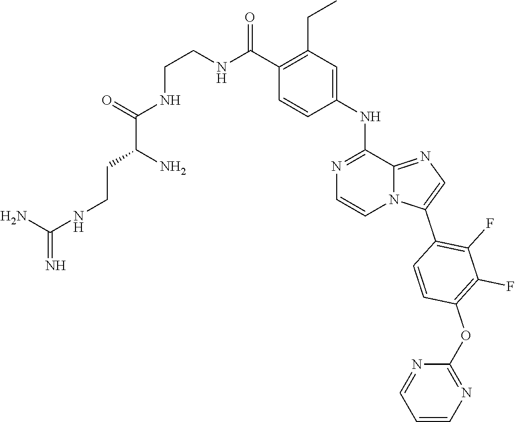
O(C1=C(F)C(F)=C(C2=CN=C3N2C=CN=C3NC2=CC(CC)=C(C(=O)NCCNC(C(CCNC(=N)N)N)=O)C=C2)C=C1)C1=NC=CC=N1
